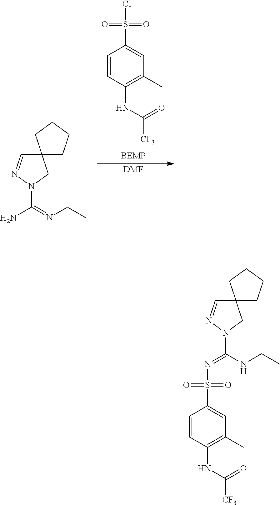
C12(C=NN(C(N)=NCC)C1)CCCC2.S(=O)(=O)(C1=CC(C)=C(NC([CF3])=O)C=C1)Cl.[DMF].C12(C=NN(C(=NS(=O)(=O)C3=CC(C)=C(NC([CF3])=O)C=C3)NCC)C1)CCCC2
